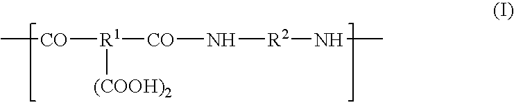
[CO]([R1]([CO]N[R2]NC)[(COOH)2])C
